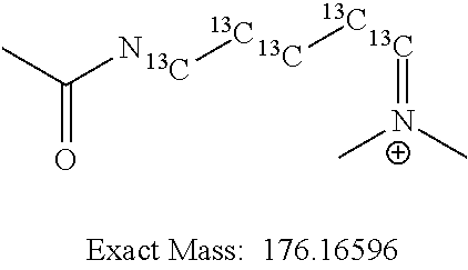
CC(=O)N.[13C][13C].[13C][13C].[13C]=[N+](C)C
